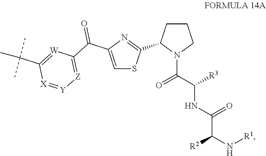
[R2]C(N[R1])C(NC(C(=O)N1CCCC1C1=NC(C(=O)C2=[Z][Y]=[X]C(C(C)(C)C)=[W]2)=CS1)[R3])=O
